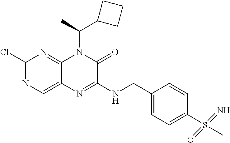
C1(Cl)=NC=C2C(=N1)N(C(C1CCC1)C)C(=O)C(NCC1=CC=C(S(C)(=O)=N)C=C1)=N2
